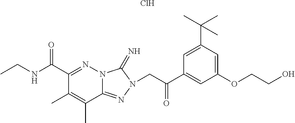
Cl.C1(C(NCC)=O)=NN2C(=NN(CC(C3=CC(OCCO)=CC(C(C)(C)C)=C3)=O)C2=N)C(C)=C1C
